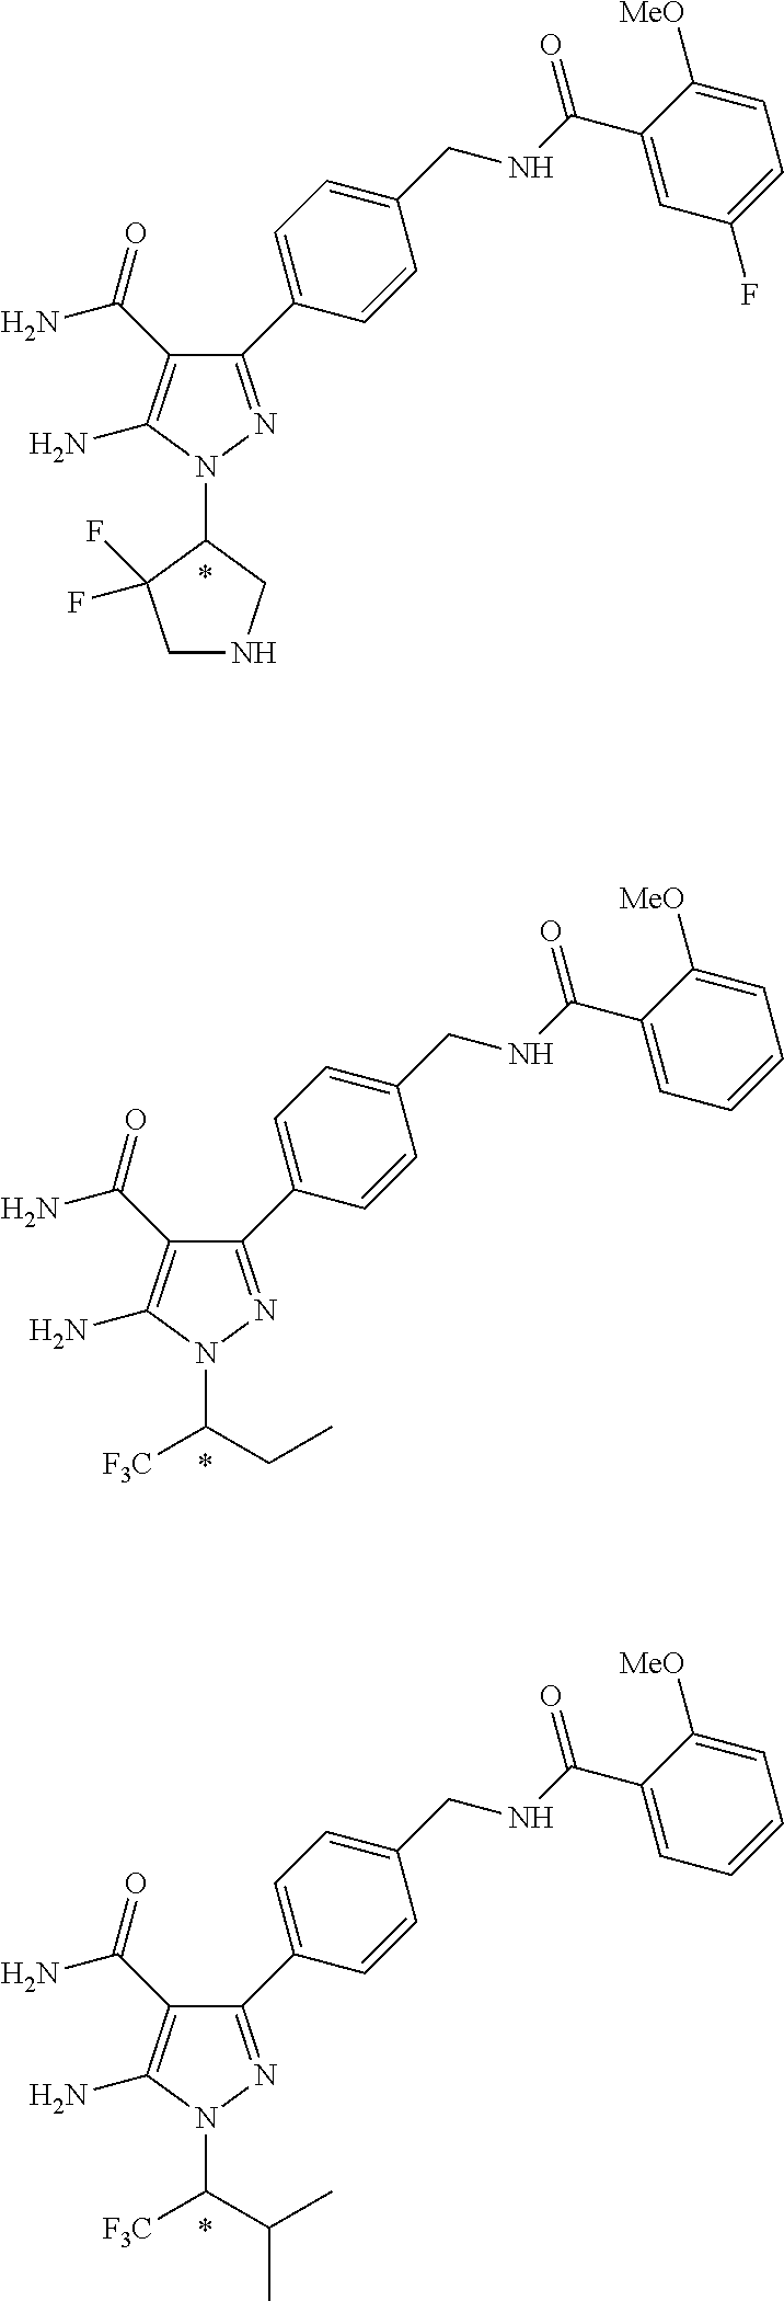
N1(C2C(F)(F)CNC2)N=C(C2=CC=C(CNC(C3=CC(F)=CC=C3[MeO])=O)C=C2)C(C(N)=O)=C1N.N1(C(C(C)C)[F3C])N=C(C2=CC=C(CNC(C3=CC=CC=C3[MeO])=O)C=C2)C(C(N)=O)=C1N.N1(C(CC)[F3C])N=C(C2=CC=C(CNC(C3=CC=CC=C3[MeO])=O)C=C2)C(C(N)=O)=C1N
